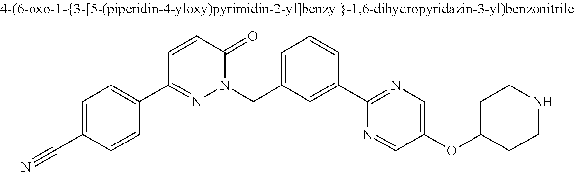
C1=CC(C2=NN(CC3=CC=CC(C4=NC=C(OC5CCNCC5)C=N4)=C3)C(=O)C=C2)=CC=C1C#N
